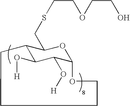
C12C(O[H])C(O[H])C(OC1CSCCOCCO)OCCCC2
